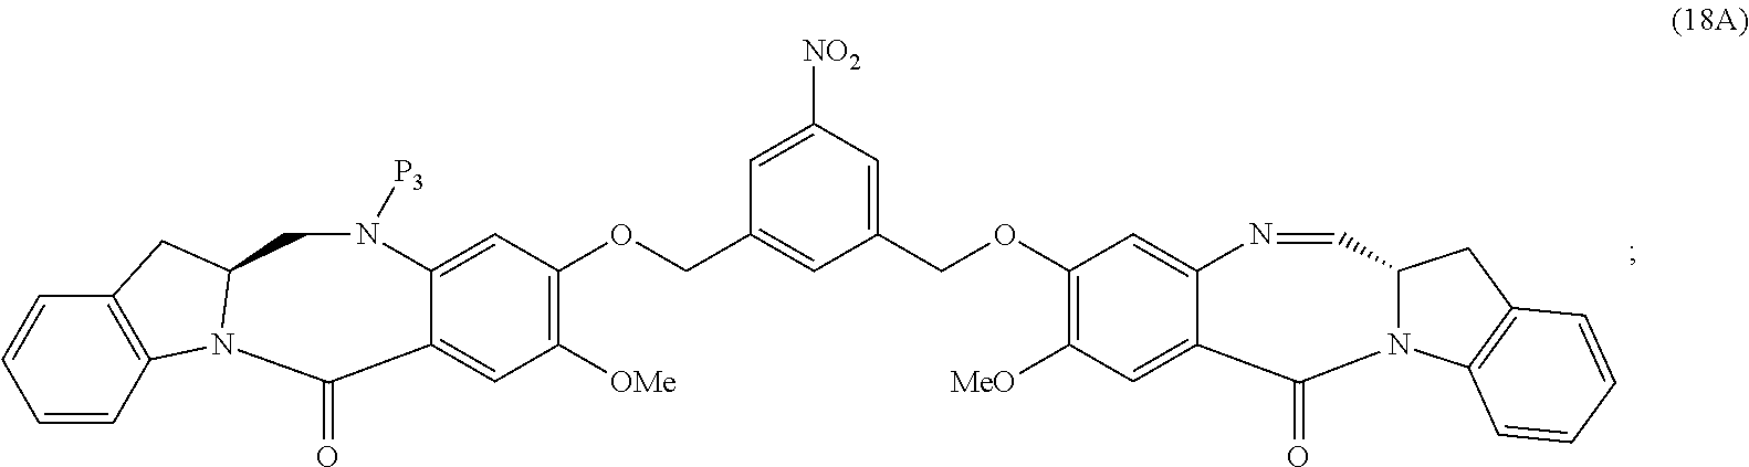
C1(OCC2=CC([NO2])=CC(COC3=C([OMe])C=C4C(=C3)N([P3])CC3N(C4=O)C4=C(C=CC=C4)C3)=C2)=C([MeO])C=C2C(=C1)N=CC1N(C3=C(C1)C=CC=C3)C2=O
